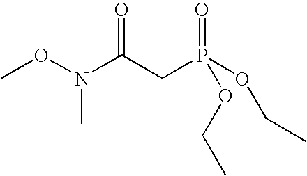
CON(C(CP(OCC)(=O)OCC)=O)C
